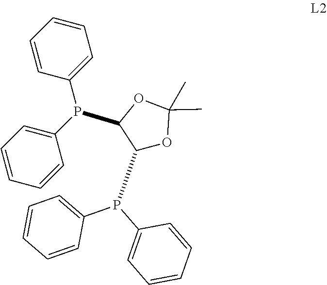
C1(P(C2=CC=CC=C2)C2=CC=CC=C2)OC(C)(C)OC1P(C1=CC=CC=C1)C1=CC=CC=C1
